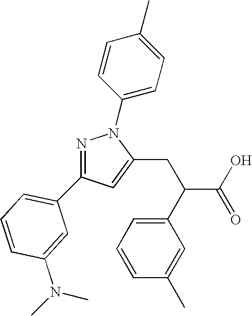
C1=C(CC(C2=CC=CC(C)=C2)C(O)=O)N(C2=CC=C(C)C=C2)N=C1C1=CC=CC(N(C)C)=C1
